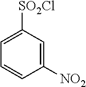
C1=C([SO2Cl])C=C([NO2])C=C1
